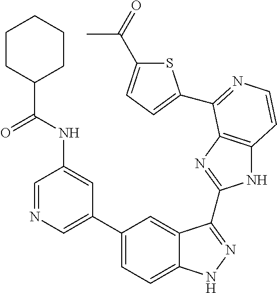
C1(C2=CN=CC(NC(C3CCCCC3)=O)=C2)=CC=C2C(=C1)C(C1=NC3=C(N1)C=CN=C3C1=CC=C(C(=O)C)S1)=NN2
